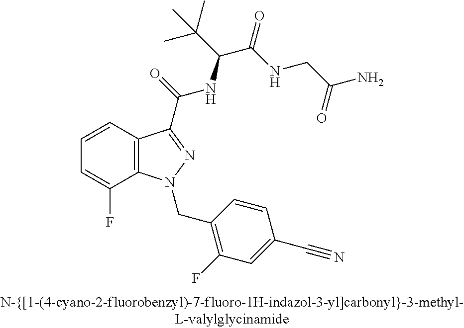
C1=CC2=C(C(F)=C1)N(CC1=C(F)C=C(C#N)C=C1)N=C2C(=O)NC(C(C)(C)C)C(=O)NCC(=O)N
